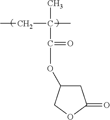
C(=O)(C(C)(CC)C)OC1CC(=O)OC1
